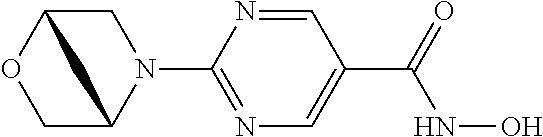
C1C2OCC(N1C1=NC=C(C(=O)NO)C=N1)C2
